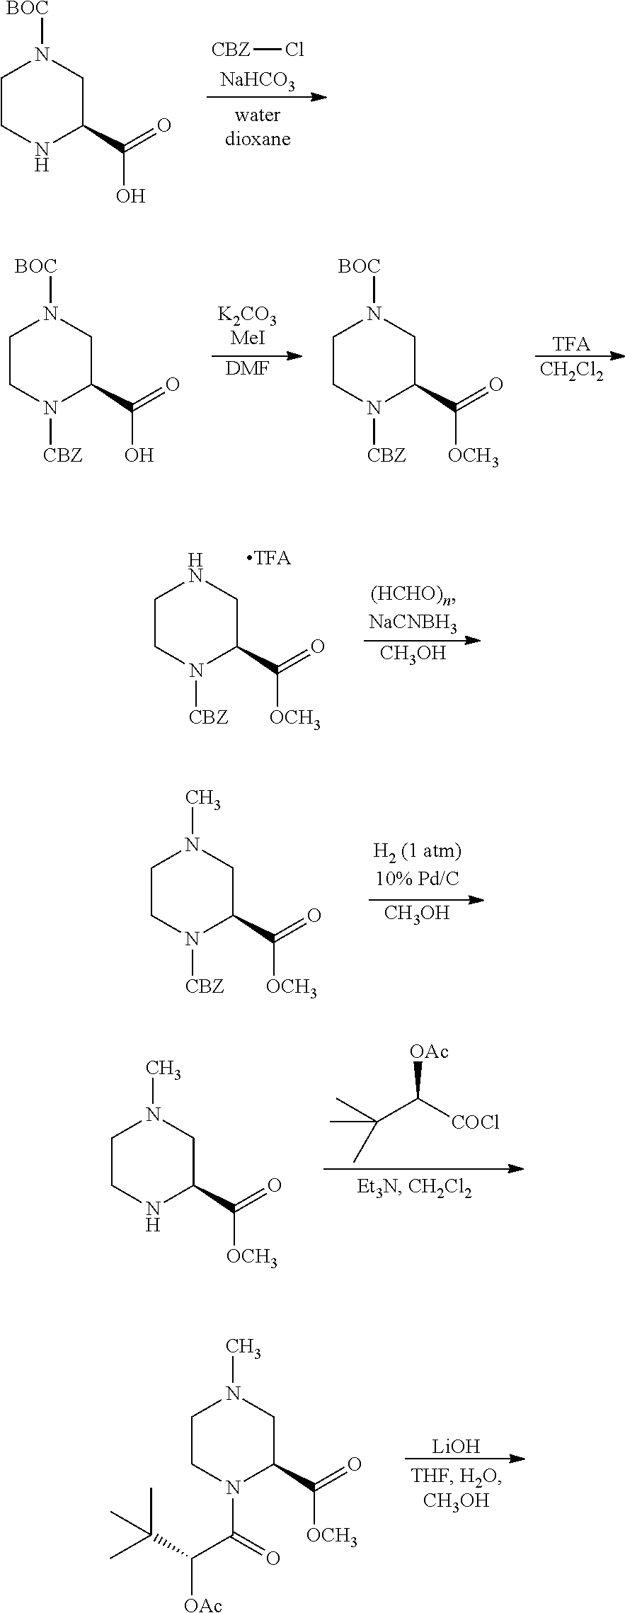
[CBZ]Cl.[NaHCO3].C1CNC(C(=O)O)CN1[BOC].[DMF].[CH2Cl2].[TFA].C1CN([CBZ])C(C(=O)O)CN1[BOC].C1CN([CBZ])C(C(=O)[OCH3])CN1[BOC].[CH3OH].C1CN([CBZ])C(C(=O)[OCH3])CN1.[CH3OH].C1CN([CBZ])C(C(=O)[OCH3])CN1C.C1CNC(C(=O)[OCH3])CN1C.C(C([COCl])[OAc])(C)(C)C.C1CN(C(C(C(C)(C)C)[OAc])=O)C(C(=O)[OCH3])CN1C.[LiOH]
